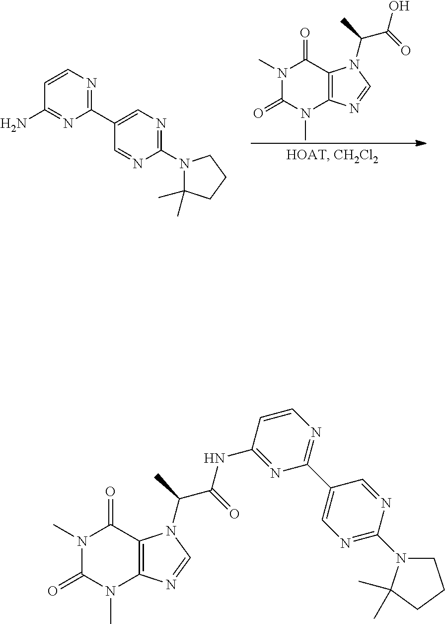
N1(C)C(=O)N(C)C2=C(C1=O)N(C(C(O)=O)C)C=N2.C1=CN=C(C2=CN=C(N3C(C)(C)CCC3)N=C2)N=C1N.N1(C)C(=O)N(C)C2=C(C1=O)N(C(C(NC1=NC(C3=CN=C(N4CCCC4(C)C)N=C3)=NC=C1)=O)C)C=N2
